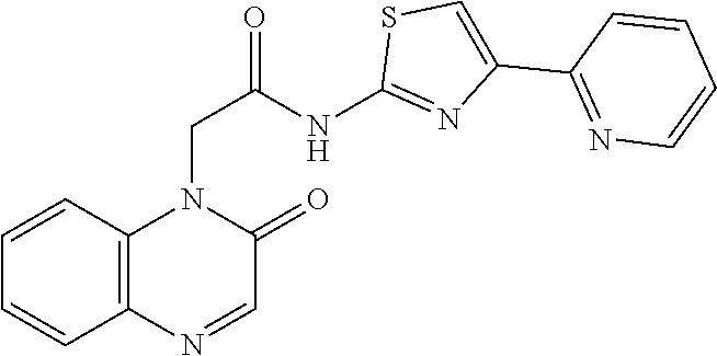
C12=C(C=CC=C1)N(CC(=O)NC1=NC(C3=NC=CC=C3)=CS1)C(=O)C=N2
